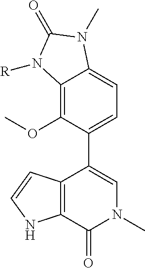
C12=C(OC)C(C3=CN(C)C(=O)C4=C3C=CN4)=CC=C1N(C)C(=O)N2[R]
